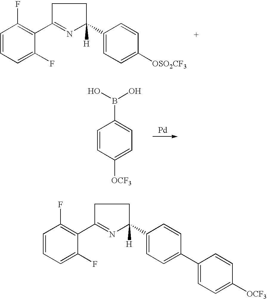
C1=CC=C(F)C(C2=NC(C3=CC=C([OSO2CF3])C=C3)([H])CC2)=C1F.[Pd].C1=CC([OCF3])=CC=C1B(O)O.C1=CC=C(F)C(C2=NC(C3=CC=C(C4=CC=C([OCF3])C=C4)C=C3)([H])CC2)=C1F
